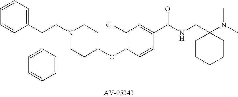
C(CN1CCC(OC2=C(Cl)C=C(C(NCC3(N(C)C)CCCCC3)=O)C=C2)CC1)(C1=CC=CC=C1)C1=CC=CC=C1
